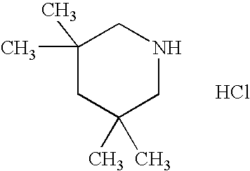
C1(C)(C)CC(C)(C)CNC1.Cl
